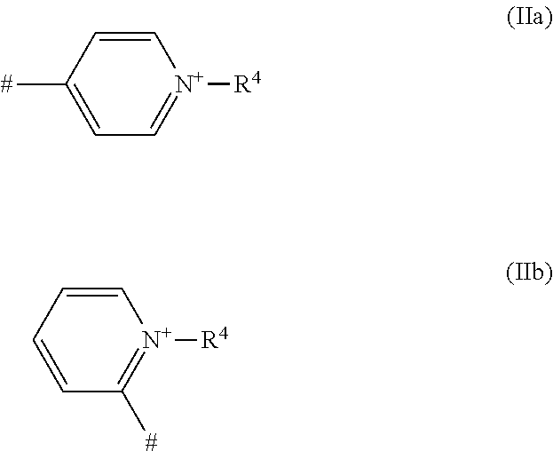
C1=CC([#])=CC=[N+]1[R4].C1=CC=CC([#])=[N+]1[R4]
